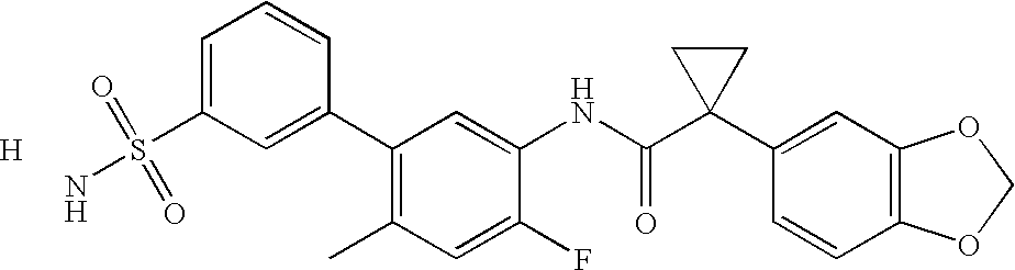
C1(C2=CC(S(=O)(=O)N)=CC=C2)=C(C)C=C(F)C(NC(C2(C3=CC4=C(C=C3)OCO4)CC2)=O)=C1.[H]
